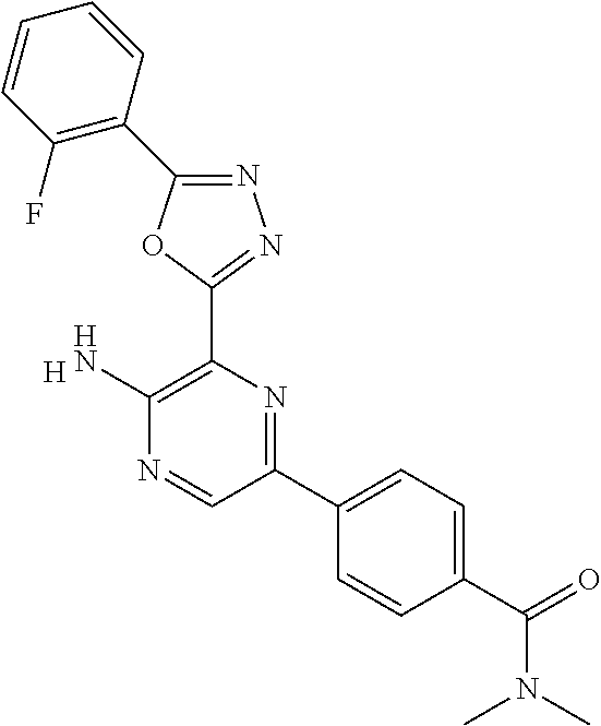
C1(N)=C(C2=NN=C(C3=C(F)C=CC=C3)O2)N=C(C2=CC=C(C(=O)N(C)C)C=C2)C=N1.[H]
